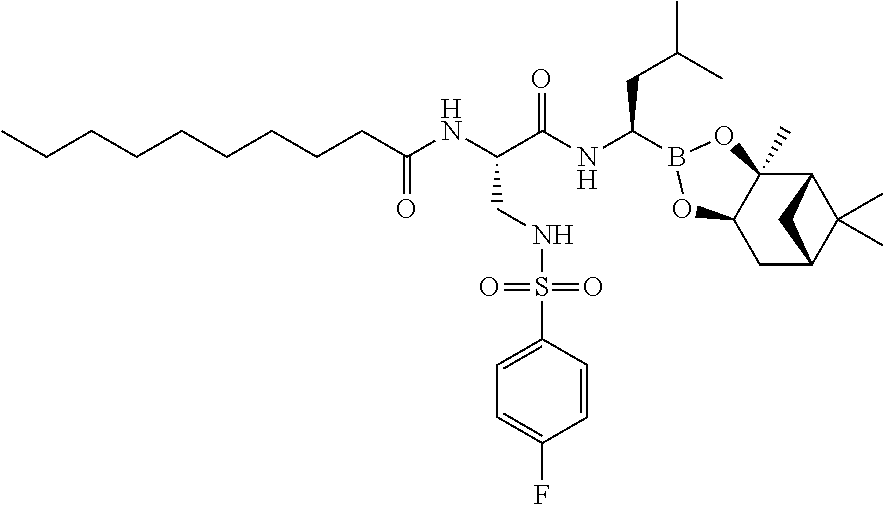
C1C2C(C)(C)C(C3(C)C1OB(C(NC(C(CNS(C1=CC=C(F)C=C1)(=O)=O)NC(CCCCCCCCC)=O)=O)CC(C)C)O3)C2
